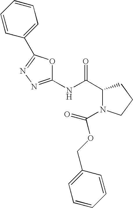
C1(C(NC2=NN=C(C3=CC=CC=C3)O2)=O)N(C(OCC2=CC=CC=C2)=O)CCC1
